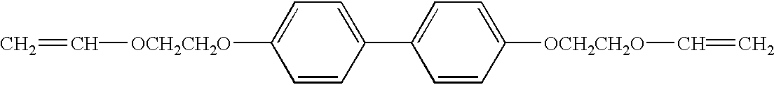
C=C[OCH2CH2O]C1=CC=C(C2=CC=C([OCH2CH2O]C=C)C=C2)C=C1
